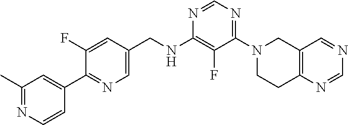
N1=CN=C(N2CCC3=C(C2)C=NC=N3)C(F)=C1NCC1=CN=C(C2=CC(C)=NC=C2)C(F)=C1
